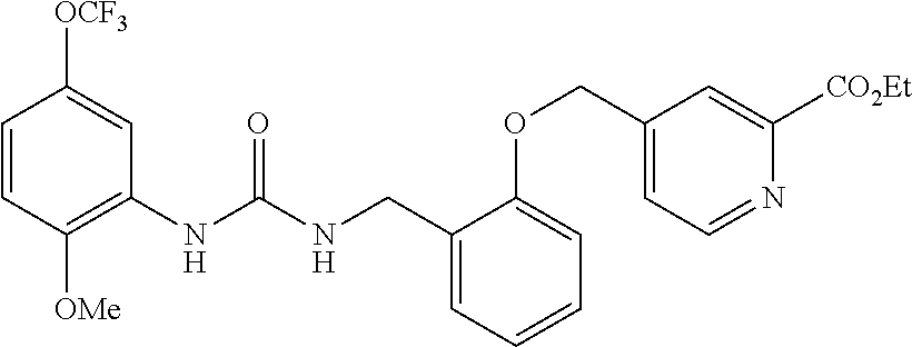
C1=CC([OMe])=C(NC(NCC2=CC=CC=C2OCC2=CC=NC([CO2Et])=C2)=O)C=C1[OCF3]
